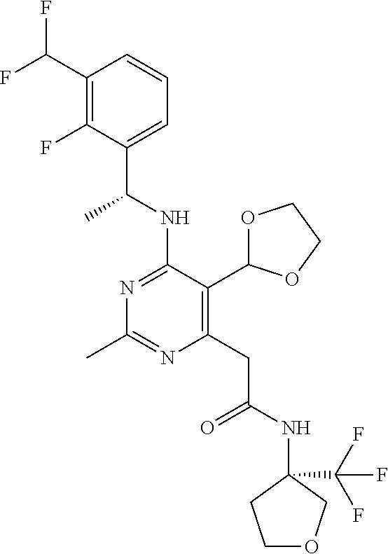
N1=C(NC(C)C2=CC=CC(C(F)F)=C2F)C(C2OCCO2)=C(CC(=O)NC2(C(F)(F)F)CCOC2)N=C1C
